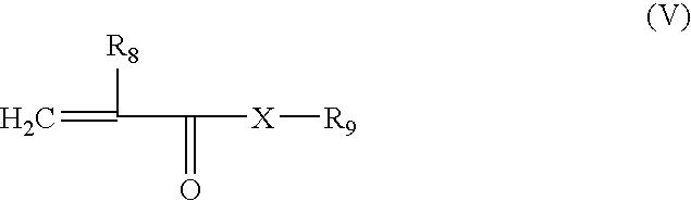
[R8]C(=C)C(=O)[X][R9]
